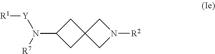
C12(CC(N([R7])[Y][R1])C1)CN([R2])C2
